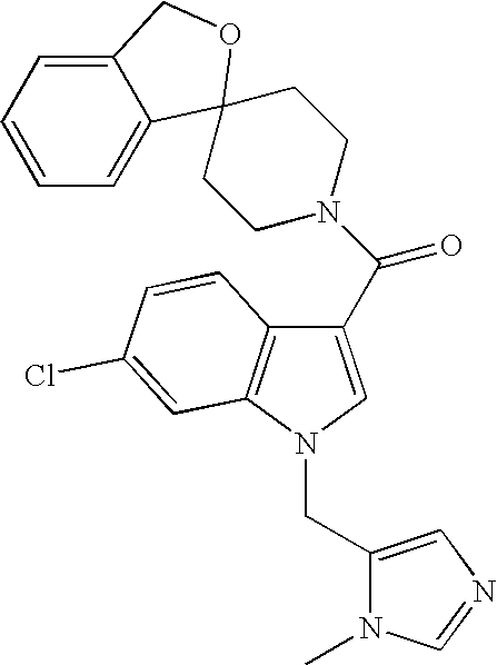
C12=CC=CC=C1C1(OC2)CCN(C(=O)C2=CN(CC3=CN=CN3C)C3=C2C=CC(Cl)=C3)CC1
